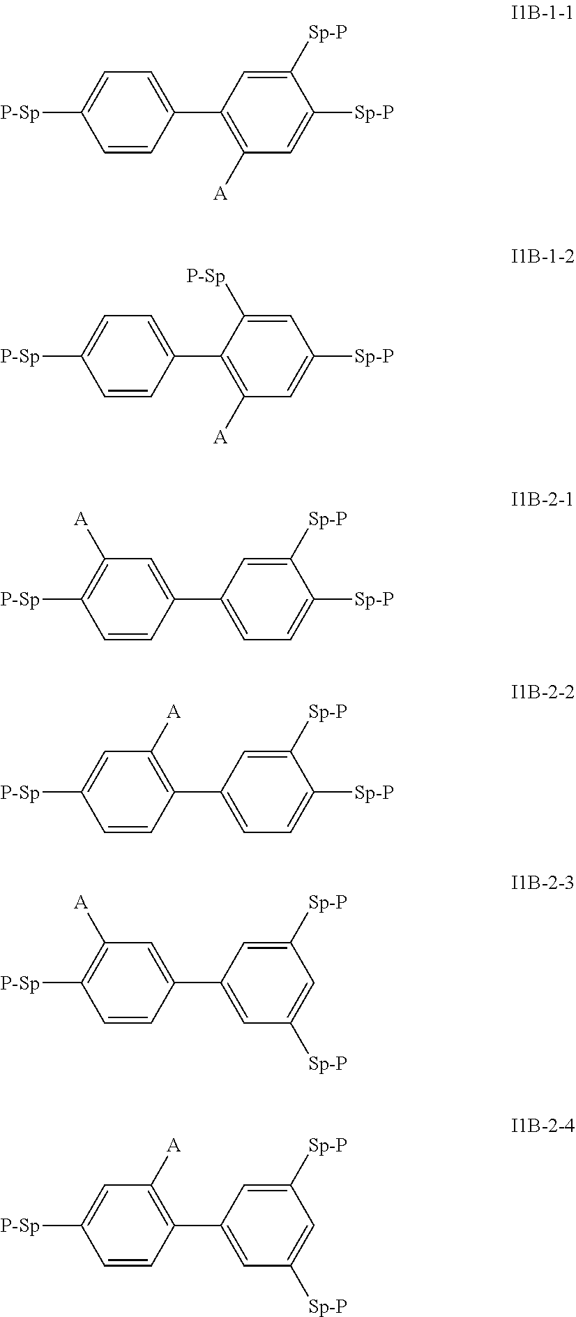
C1(C2=C([A])C=C([Sp-P])C([Sp-P])=C2)=CC=C([P-Sp])C=C1.C1(C2=CC=C([P-Sp])C=C2)=C([A])C=C([Sp-P])C=C1[P-Sp].C1(C2=CC=C([Sp-P])C([Sp-P])=C2)=CC([A])=C([P-Sp])C=C1.C1(C2=CC=C([Sp-P])C([Sp-P])=C2)=C([A])C=C([P-Sp])C=C1.C1(C2=CC([A])=C([P-Sp])C=C2)=CC([Sp-P])=CC([Sp-P])=C1.C1(C2=C([A])C=C([P-Sp])C=C2)=CC([Sp-P])=CC([Sp-P])=C1
